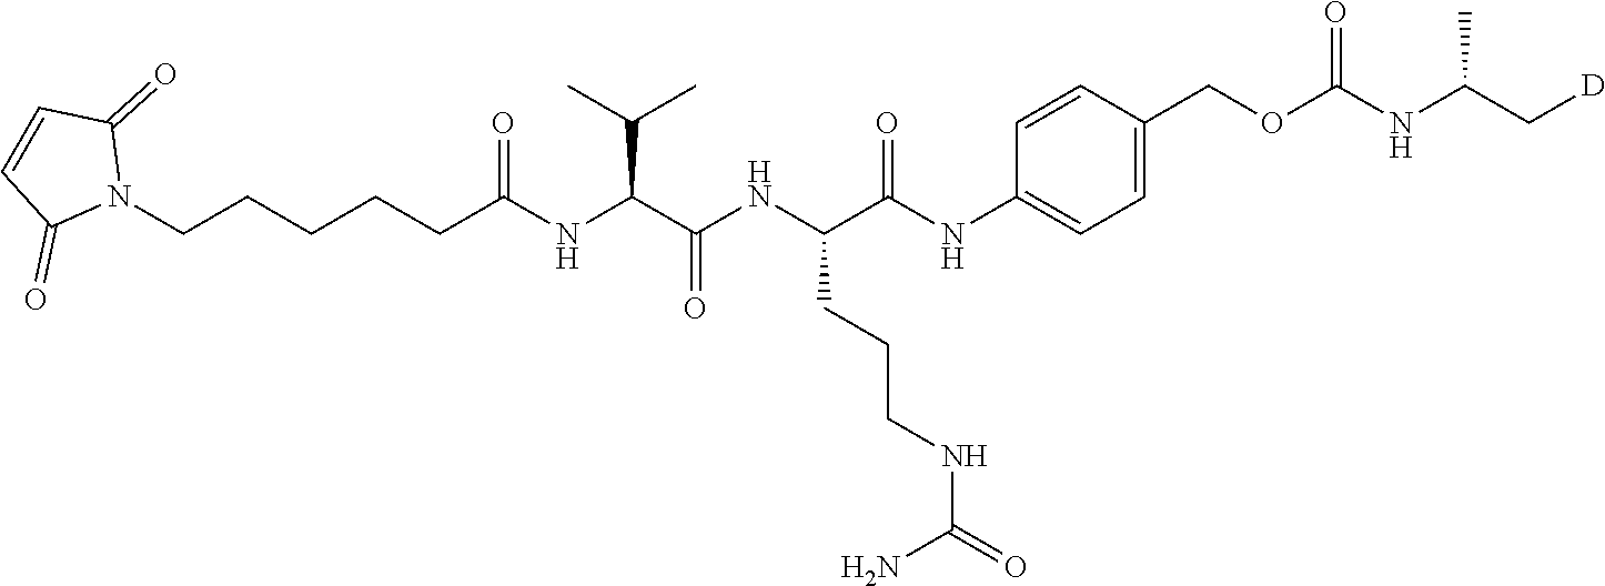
N1(CCCCCC(NC(C(NC(C(NC2=CC=C(COC(=O)NC(C[D])C)C=C2)=O)CCCNC(=O)N)=O)C(C)C)=O)C(=O)C=CC1=O
